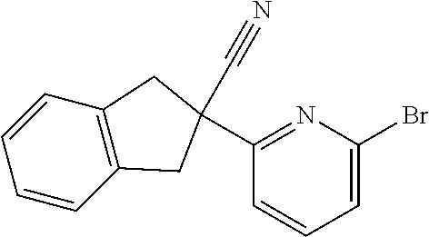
C1=CC2=C(C=C1)CC(C#N)(C1=NC(Br)=CC=C1)C2
